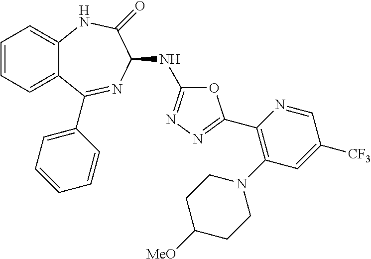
C1=CC=C2C(=C1)NC(=O)C(NC1=NN=C(C3=C(N4CCC([MeO])CC4)C=C([CF3])C=N3)O1)N=C2C1=CC=CC=C1
